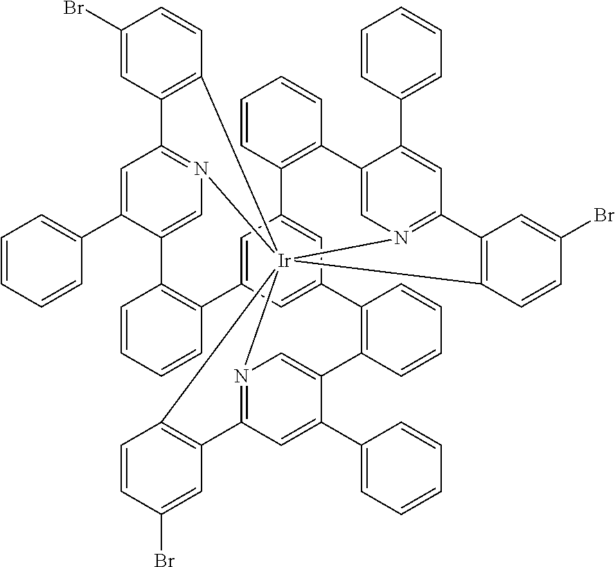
N12=C3C=C(C4=CC=CC=C4)C(=C1)C1=C(C=CC=C1)C1=CC4=CC(=C1)C1=C(C=CC=C1)C1=CN5=C(C=C1C1=CC=CC=C1)C1=C([Ir]256(N2=C(C=C(C5=CC=CC=C5)C(=C2)C2=C4C=CC=C2)C2=C6C=CC(Br)=C2)C2=C3C=C(Br)C=C2)C=CC(Br)=C1
